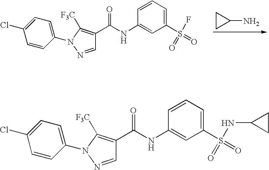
C1CC1N.C(NC1=CC(S(=O)(=O)F)=CC=C1)(=O)C1=C([F3C])N(C2=CC=C(Cl)C=C2)N=C1.C(NC1=CC(S(=O)(=O)NC2CC2)=CC=C1)(=O)C1=C([F3C])N(C2=CC=C(Cl)C=C2)N=C1
